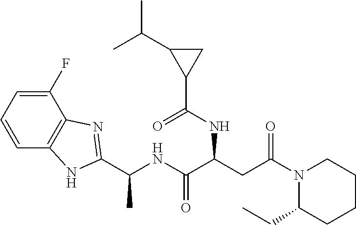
C1=C(F)C2=C(C=C1)NC(C(NC(C(CC(N1C(CC)CCCC1)=O)NC(C1CC1C(C)C)=O)=O)C)=N2
